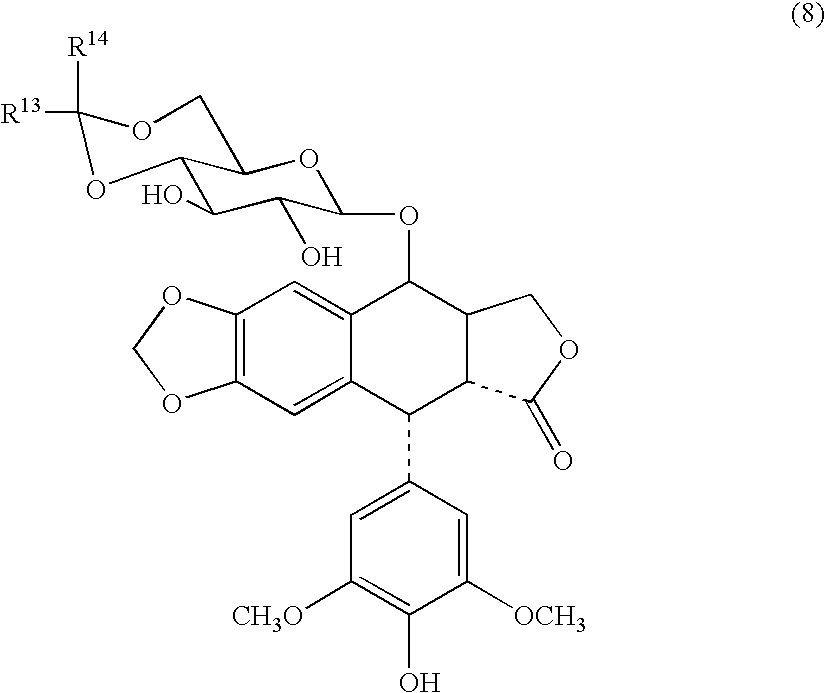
C12=C(C=C3C(=C1)C(OC1C(O)C(O)C4C(O1)COC([R13])([R14])O4)C1C(C3C3=CC([CH3O])=C(O)C([OCH3])=C3)C(=O)OC1)OCO2
